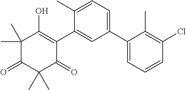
C1(C)(C)C(=O)C(C)(C)C(=O)C(C2=CC(C3=CC=CC(Cl)=C3C)=CC=C2C)=C1O
